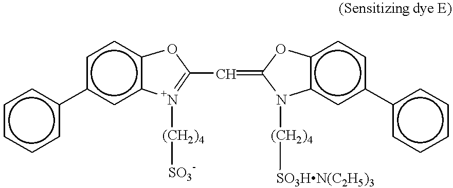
c1(-c2ccccc2)cc2c(cc1)OC(C=C1Oc3c(cc(-c4ccccc4)cc3)N1[(CH2)4][SO3HN(C2H5)3])=[N+]2[(CH2)4][SO3-]
